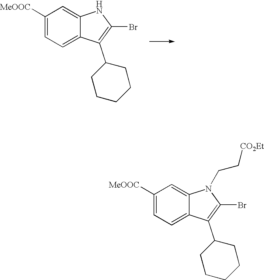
C1([MeOOC])=CC=C2C(=C1)NC(Br)=C2C1CCCCC1.C1([MeOOC])=CC=C2C(=C1)N(CC[CO2Et])C(Br)=C2C1CCCCC1
